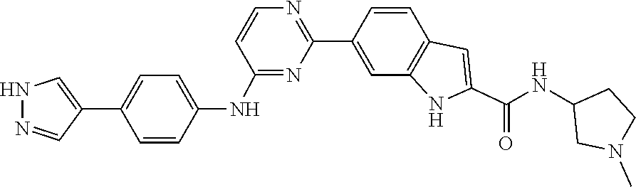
C1(NC2=CC=C(C3=CNN=C3)C=C2)=NC(C2=CC3=C(C=C2)C=C(C(=O)NC2CN(C)CC2)N3)=NC=C1
